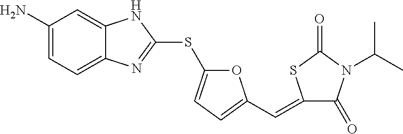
C1(N)=CC=C2C(=C1)NC(SC1=CC=C(C=C3C(=O)N(C(C)C)C(=O)S3)O1)=N2
